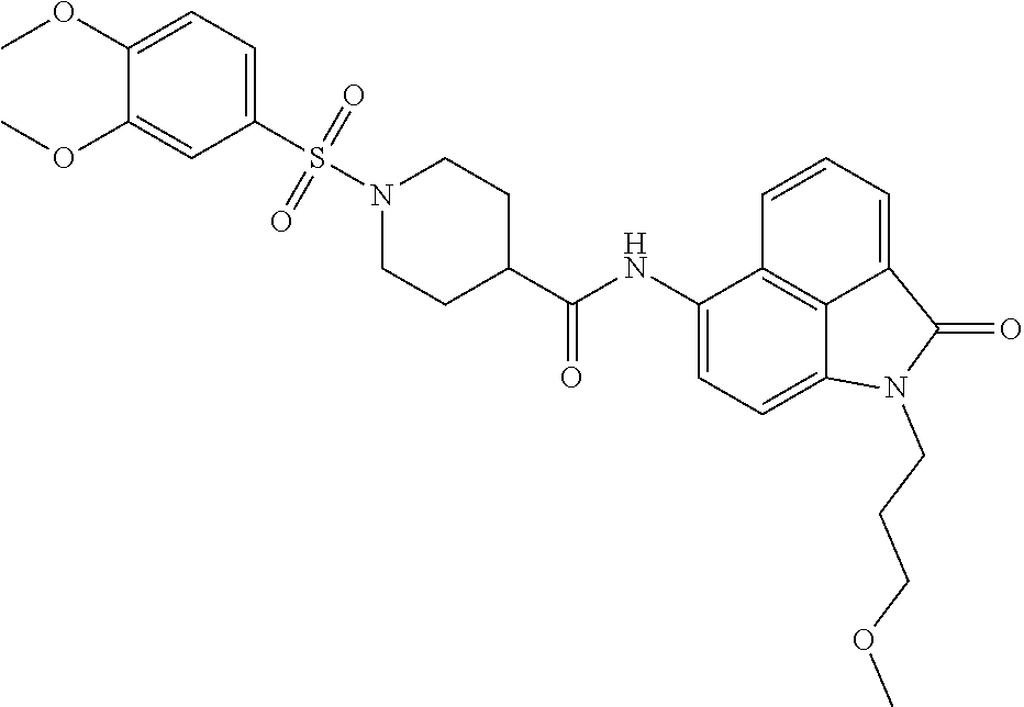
C1(NC(C2CCN(S(C3=CC=C(OC)C(OC)=C3)(=O)=O)CC2)=O)=CC=C2C3=C1C=CC=C3C(=O)N2CCCOC
